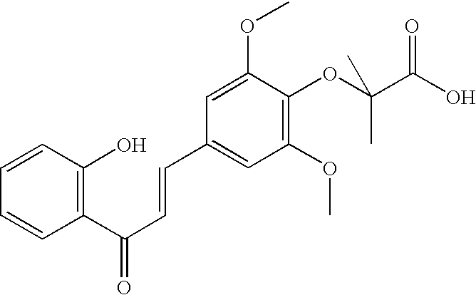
C1=CC(O)=C(C(C=CC2=CC(OC)=C(OC(C(O)=O)(C)C)C(OC)=C2)=O)C=C1
